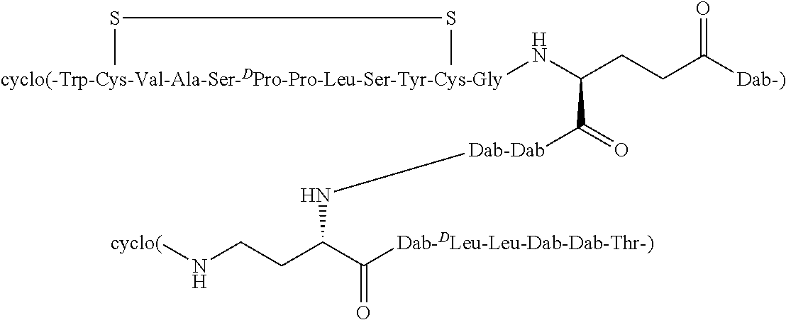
S(C)SC.N(C(CCN[cyclo(])C([Dab-DLeu-Leu-Dab-Dab-Thr-)])=O)[Dab-Dab]C(C(N[cyclo(-Trp-Cys-Val-Ala-Ser-DPro-Pro-Leu-Ser-Tyr-Cys-Gly])CCC([Dab-)])=O)=O
